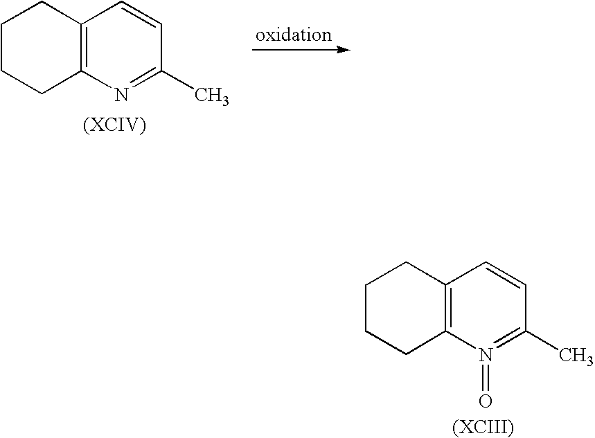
C12=C(N(=O)=C(C)C=C1)CCCC2.C12=C(N=C(C)C=C1)CCCC2
